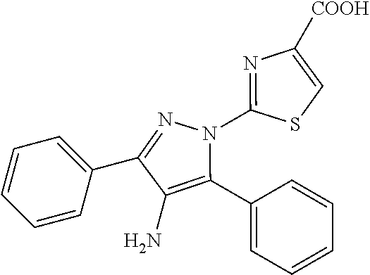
C1=CC=C(C2=NN(C3=NC([COOH])=CS3)C(C3=CC=CC=C3)=C2N)C=C1
